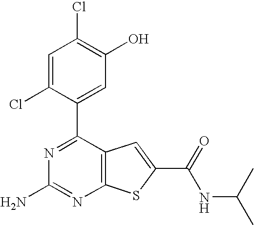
C1=C(Cl)C(C2=NC(N)=NC3=C2C=C(C(=O)NC(C)C)S3)=CC(O)=C1Cl
